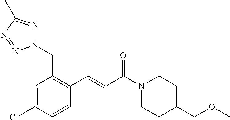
C1(C=CC(N2CCC(COC)CC2)=O)=C(CN2N=C(C)N=N2)C=C(Cl)C=C1
